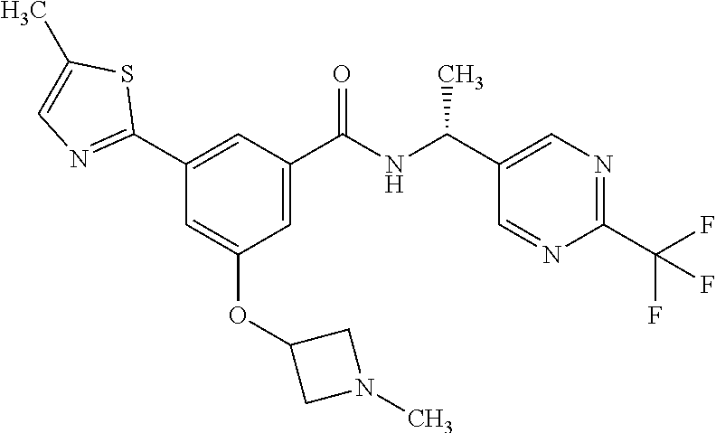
C1(C2=NC=C(C)S2)=CC(C(NC(C2=CN=C(C(F)(F)F)N=C2)C)=O)=CC(OC2CN(C)C2)=C1
